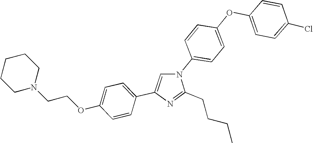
N1(C2=CC=C(OC3=CC=C(Cl)C=C3)C=C2)C=C(C2=CC=C(OCCN3CCCCC3)C=C2)N=C1CCCC
